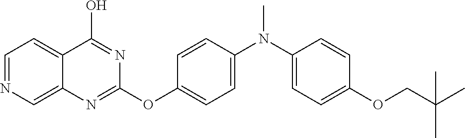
C1=NC=C2C(=C1)C(O)=NC(OC1=CC=C(N(C3=CC=C(OCC(C)(C)C)C=C3)C)C=C1)=N2
